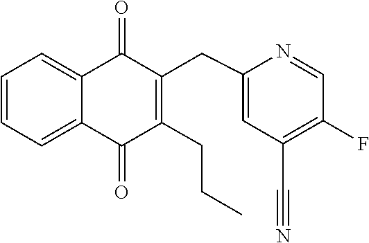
C1=CC=C2C(=C1)C(=O)C(CC1=CC(C#N)=C(F)C=N1)=C(CCC)C2=O
